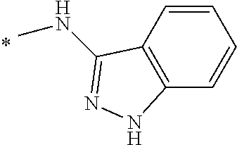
C1=CC2=C(C=C1)NN=C2NC
